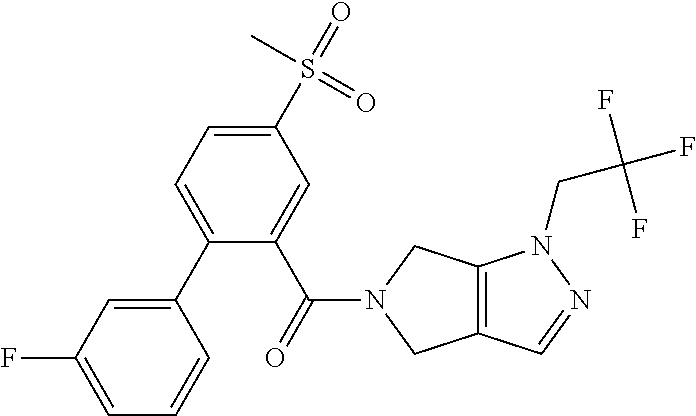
C1(C2=CC=C(S(=O)(C)=O)C=C2C(=O)N2CC3=C(C2)N(CC(F)(F)F)N=C3)=CC(F)=CC=C1
